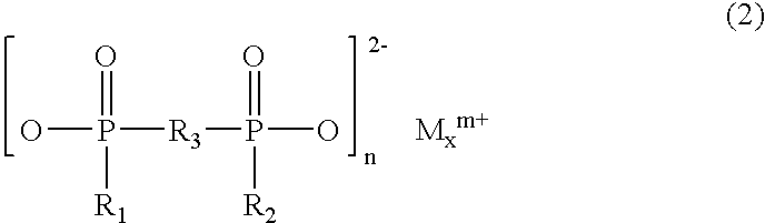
OP(=O)([R1])[R3]P(O)(=O)[R2]
